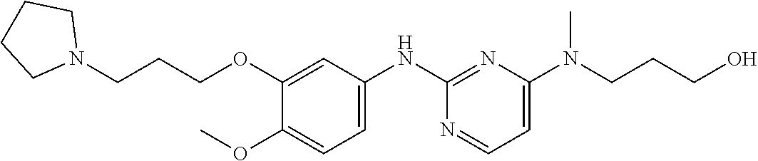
C1(N(CCCO)C)=CC=NC(NC2=CC=C(OC)C(OCCCN3CCCC3)=C2)=N1
